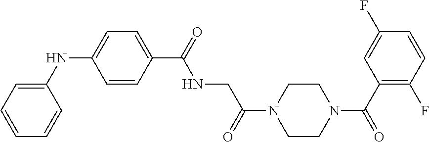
C1(NC2=CC=C(C(=O)NCC(N3CCN(C(C4=C(F)C=CC(F)=C4)=O)CC3)=O)C=C2)=CC=CC=C1
